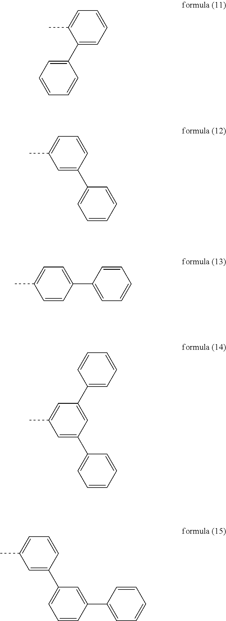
C1=CC=C(C2=CC=CC=C2)C(C)=C1.C1=CC(C2=CC=CC=C2)=CC(C)=C1.C1=C(C2=CC=CC=C2)C=CC(C)=C1.C1(C2=CC=CC=C2)=CC(C2=CC=CC=C2)=CC(C)=C1.C1=CC(C2=CC=CC(C3=CC=CC=C3)=C2)=CC(C)=C1
